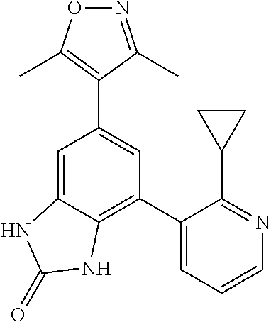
O1N=C(C)C(C2=CC(C3=CC=CN=C3C3CC3)=C3C(=C2)NC(=O)N3)=C1C
